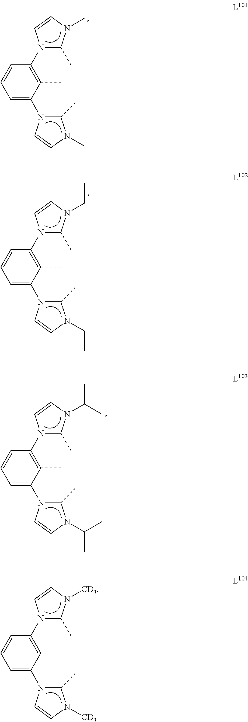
C1=C(N2C(C)N([CD3])C=C2)C(C)=C(N2C(C)N([CD3])C=C2)C=C1.C1=C(N2C(C)N(C)C=C2)C(C)=C(N2C(C)N(C)C=C2)C=C1.C1=C(N2C(C)N(CC)C=C2)C(C)=C(N2C(C)N(CC)C=C2)C=C1.C1=C(N2C(C)N(C(C)C)C=C2)C(C)=C(N2C(C)N(C(C)C)C=C2)C=C1
